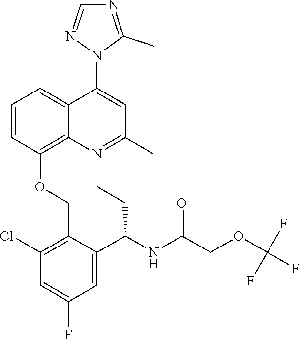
C1=CC(OCC2=C(Cl)C=C(F)C=C2C(NC(COC(F)(F)F)=O)CC)=C2C(=C1)C(N1C(C)=NC=N1)=CC(C)=N2
